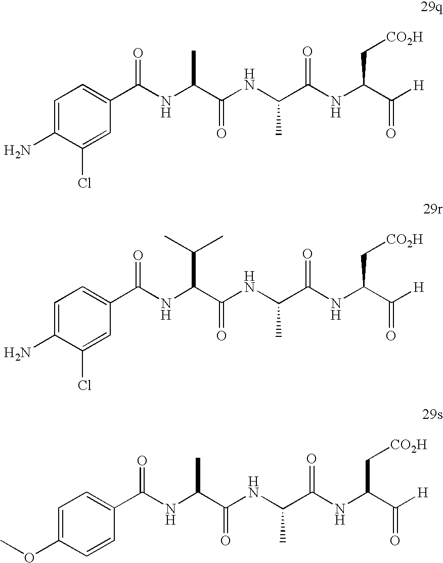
C(NC(C(=O)NC(C(NC(C(=O)[H])C[CO2H])=O)C)C)(=O)C1=CC=C(N)C(Cl)=C1.C(NC(C(=O)NC(C(NC(C(=O)[H])C[CO2H])=O)C)C(C)C)(=O)C1=CC=C(N)C(Cl)=C1.C(NC(C(=O)NC(C(NC(C(=O)[H])C[CO2H])=O)C)C)(=O)C1=CC=C(OC)C=C1
